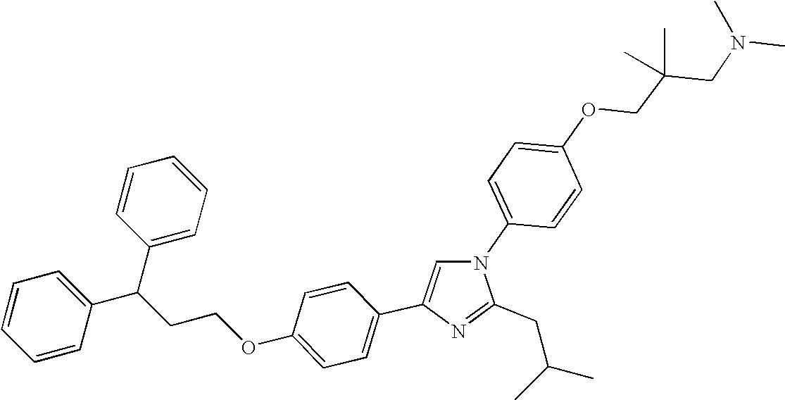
N1(C2=CC=C(OCC(CN(C)C)(C)C)C=C2)C=C(C2=CC=C(OCCC(C3=CC=CC=C3)C3=CC=CC=C3)C=C2)N=C1CC(C)C
